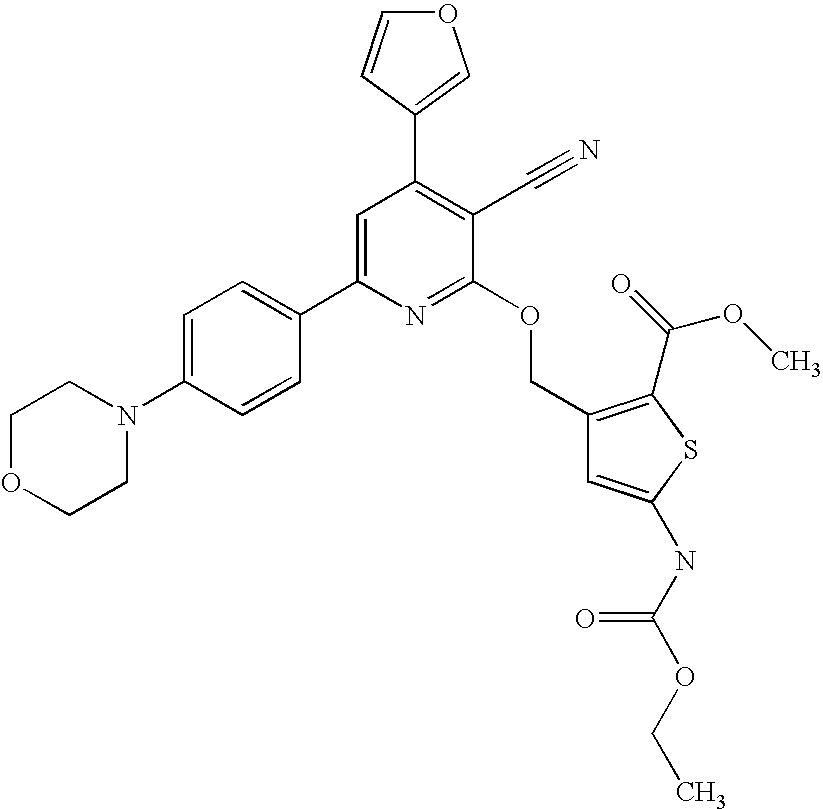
C1OCCN(C2=CC=C(C3=CC(C4=COC=C4)=C(C#N)C(OCC4=C(C(=O)OC)SC(NC(OCC)=O)=C4)=N3)C=C2)C1
